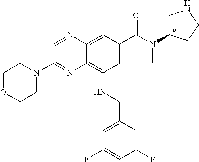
N(C(C1=CC(NCC2=CC(F)=CC(F)=C2)=C2C(=C1)N=CC(N1CCOCC1)=N2)=O)(C1CNCC1)C.[R]
